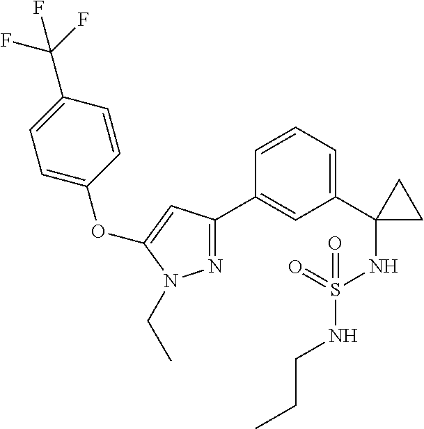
C1(C2(NS(NCCC)(=O)=O)CC2)=CC=CC(C2=NN(CC)C(OC3=CC=C(C(F)(F)F)C=C3)=C2)=C1
